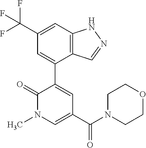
C12=C(C=C(C(F)(F)F)C=C1C1=CC(C(N3CCOCC3)=O)=CN(C)C1=O)NN=C2
